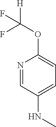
N1=CC(NC)=CC=C1OC([H])(F)F
